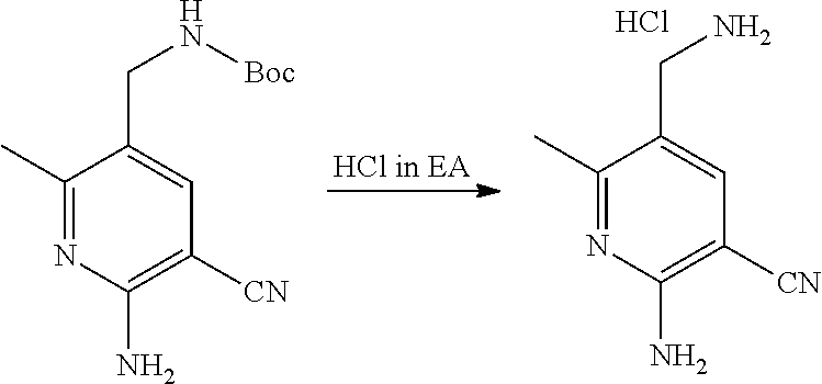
N1=C(C)C(CN[Boc])=CC([CN])=C1N.[HCl in EA].N1=C(C)C(CN)=CC([CN])=C1N.Cl
